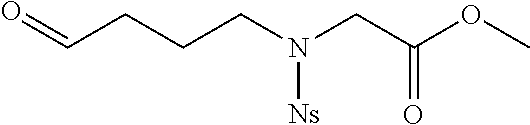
O=CCCCN(CC(OC)=O)[Ns]
